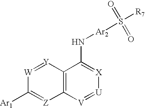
[W]1=[Y]C2=C([Z]=C1[Ar1])[V]=[U][X]=C2N[Ar2]S(=O)(=O)[R7]
